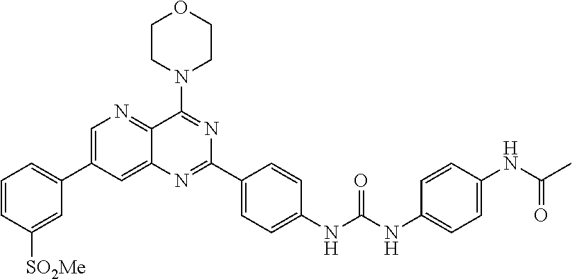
C1=CC([SO2Me])=CC(C2=CN=C3C(=C2)N=C(C2=CC=C(NC(NC4=CC=C(NC(C)=O)C=C4)=O)C=C2)N=C3N2CCOCC2)=C1
